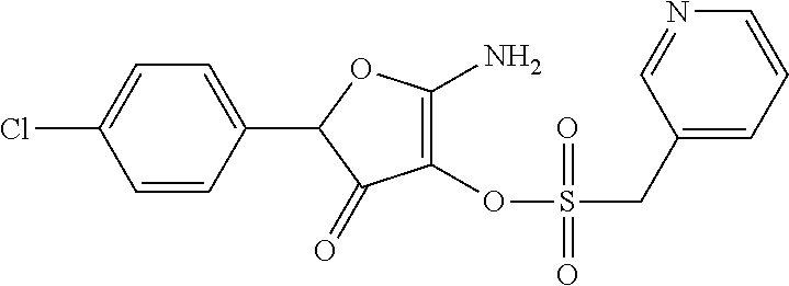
C1=CC(C2C(=O)C(OS(CC3=CC=CN=C3)(=O)=O)=C(N)O2)=CC=C1Cl
